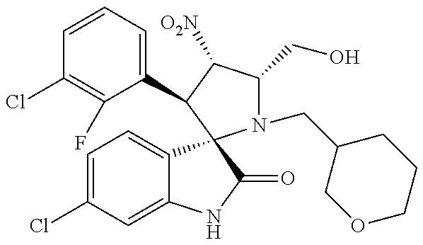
C1=CC=C(C2C([O2N])C(CO)N(CC3COCCC3)C23C2=CC=C(Cl)C=C2NC3=O)C(F)=C1Cl
